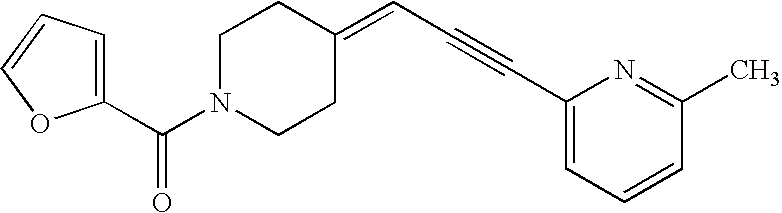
C1(C(N2CCC(=CC#CC3=CC=CC(C)=N3)CC2)=O)=CC=CO1
